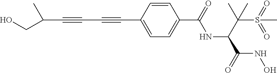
OCC(C#CC#CC1=CC=C(C(=O)NC(C(S(=O)(=O)C)(C)C)C(=O)NO)C=C1)C
